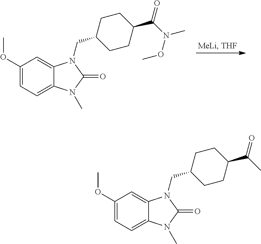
C1(OC)=CC=C2C(=C1)N(CC1CCC(C(N(C)OC)=O)CC1)C(=O)N2C.C1(OC)=CC=C2C(=C1)N(CC1CCC(C(C)=O)CC1)C(=O)N2C
